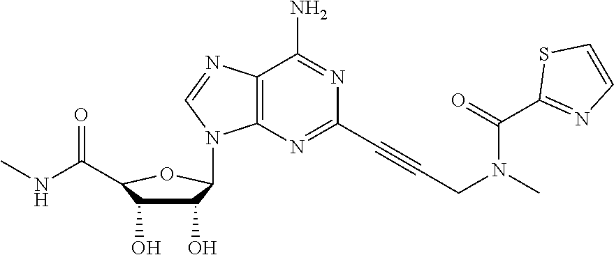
C1(O)C(O)C(C(NC)=O)OC1N1C2=C(C(N)=NC(C#CCN(C(=O)C3=NC=CS3)C)=N2)N=C1
